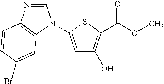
C1=NC2=C(N1C1=CC(O)=C(C(OC)=O)S1)C=C(Br)C=C2
